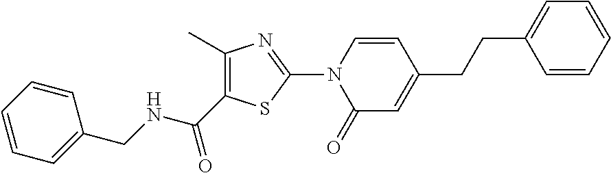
N(C(C1=C(C)N=C(N2C(=O)C=C(CCC3=CC=CC=C3)C=C2)S1)=O)CC1=CC=CC=C1
